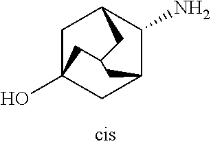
C1C2(O)CC3C(N)C1CC(C2)C3
